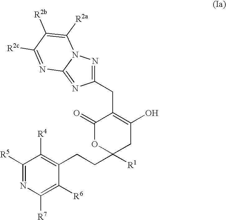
C1([R5])=NC([R7])=C([R6])C(CCC2([R1])CC(O)=C(CC3=NN4C(=N3)N=C([R2c])C([R2b])=C4[R2a])C(=O)O2)=C1[R4]
